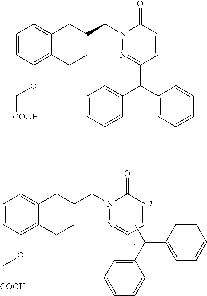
C1=CC(OC[COOH])=C2C(=C1)CC(CN1N=CC=CC1=O)CC2.CC(C1=CC=CC=C1)C1=CC=CC=C1.C1=CC(OC[COOH])=C2C(=C1)CC(CN1N=C(C(C3=CC=CC=C3)C3=CC=CC=C3)C=CC1=O)CC2
